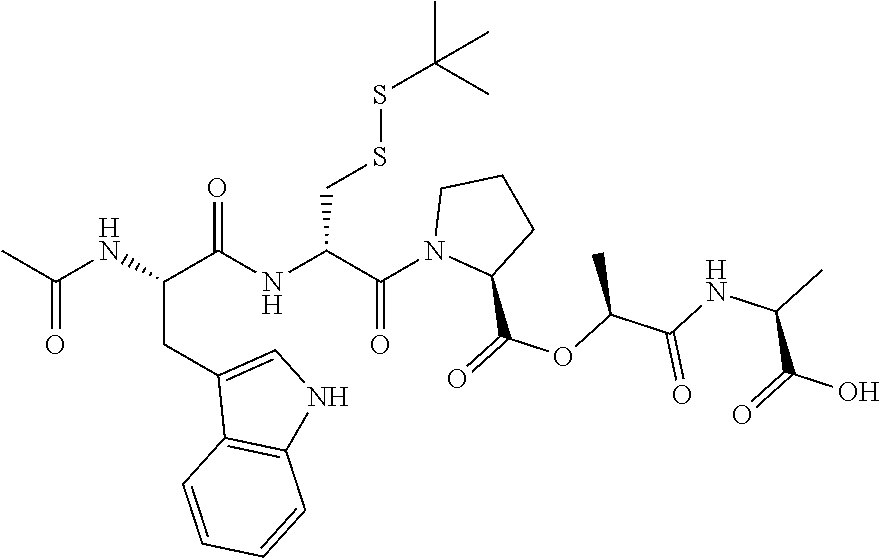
N(C(C(NC(C(N1C(C(=O)OC(C(=O)NC(C(O)=O)C)C)CCC1)=O)CSSC(C)(C)C)=O)CC1=CNC2=C1C=CC=C2)C(C)=O
